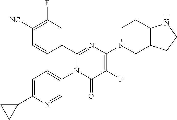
C1(C2=CC(F)=C([CN])C=C2)=NC(N2CC3C(CC2)NCC3)=C(F)C(=O)N1C1=CC=C(C2CC2)N=C1
